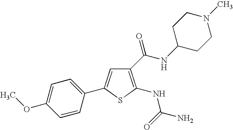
C1(OC)=CC=C(C2=CC(C(NC3CCN(C)CC3)=O)=C(NC(=O)N)S2)C=C1
